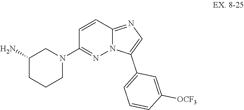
C1C(N)CN(C2=NN3C(=NC=C3C3=CC=CC([OCF3])=C3)C=C2)CC1
